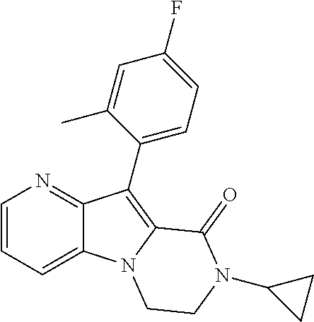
C12=CC=CN=C1C(C1=CC=C(F)C=C1C)=C1N2CCN(C2CC2)C1=O
